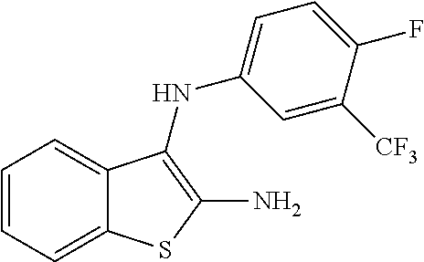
C12=CC=CC=C1C(NC1=CC=C(F)C([CF3])=C1)=C(N)S2
